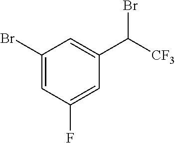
C1(Br)=CC(F)=CC(C([CF3])Br)=C1
